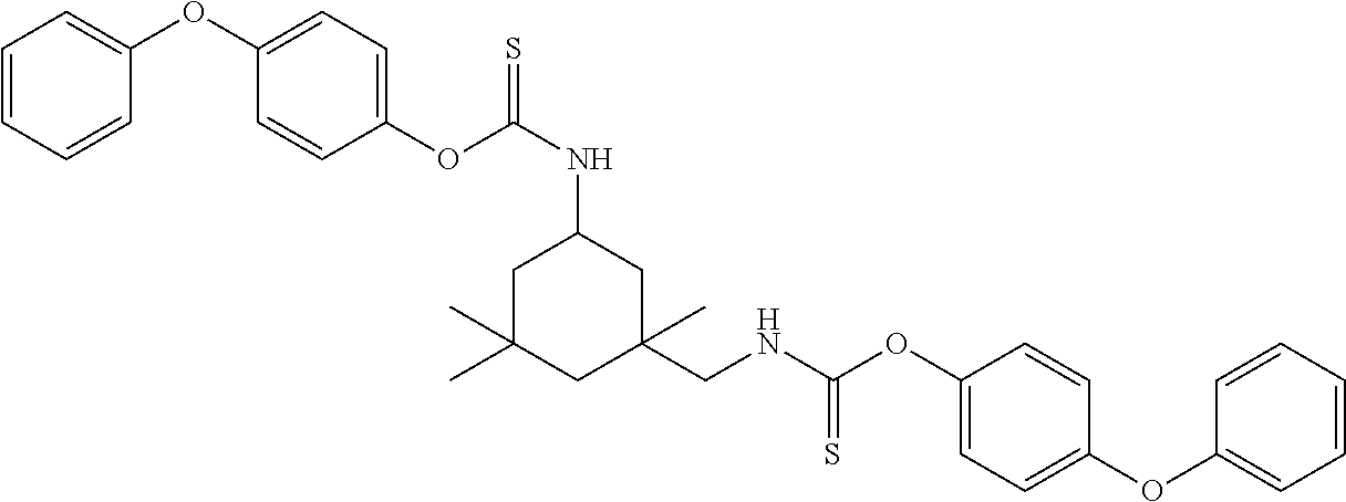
C1(CNC(OC2=CC=C(OC3=CC=CC=C3)C=C2)=S)(C)CC(NC(=S)OC2=CC=C(OC3=CC=CC=C3)C=C2)CC(C)(C)C1
